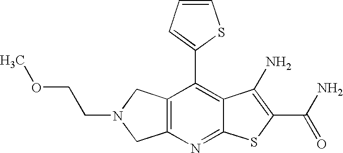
C12=C(CN(CCOC)C1)C(C1=CC=CS1)=C1C(=N2)SC(C(N)=O)=C1N
